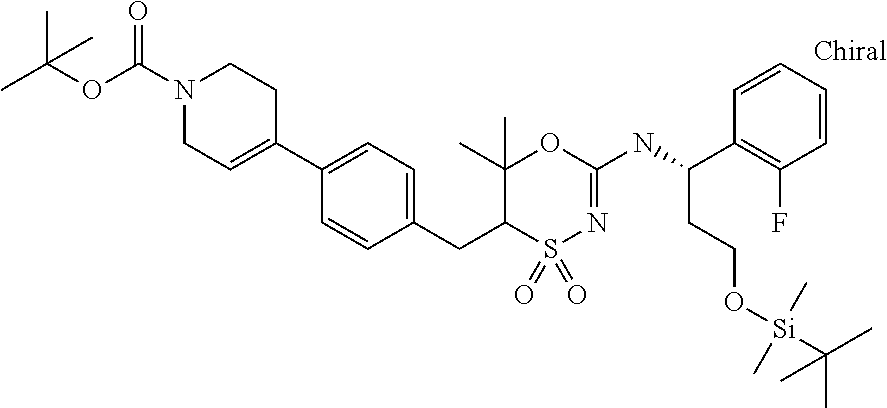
C1(CC2S(=O)(=O)N=C(NC(CCO[Si](C)(C)C(C)(C)C)C3=C(F)C=CC=C3)OC2(C)C)=CC=C(C2=CCN(C(OC(C)(C)C)=O)CC2)C=C1
